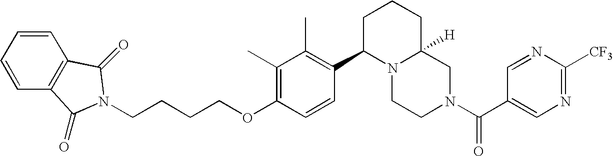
C(OC1=C(C)C(C)=C(C2N3C([H])(CN(C(=O)C4=CN=C([CF3])N=C4)CC3)CCC2)C=C1)CCCN1C(=O)C2=C(C=CC=C2)C1=O
